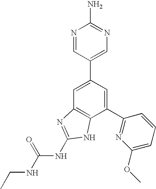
C1=C(C2=CN=C(N)N=C2)C=C(C2=NC(OC)=CC=C2)C2=C1N=C(NC(NCC)=O)N2
